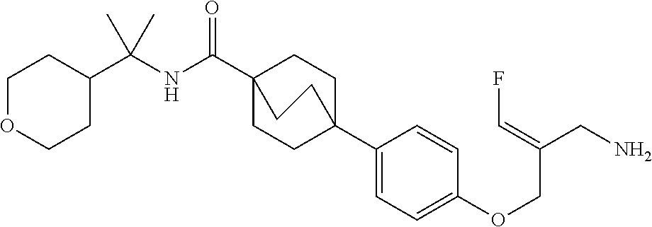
C1(C23CCC(C(NC(C4CCOCC4)(C)C)=O)(CC2)CC3)=CC=C(OCC(CN)=CF)C=C1
